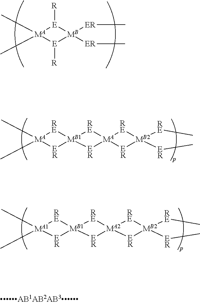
[MB]1([ER]C)([ER]C)[E]([R])[MA](C)(C)[E]1[R].[R E]1[MA]2([ER][MB1]13[ER][MA](C)(C)[RE]3)[R E][MB2]([R E]C)([ER]C)[ER]2.[R E]1[MA2]2([ER][MB1]13[ER][MA1](C)(C)[RE]3)[R E][MB2]([R E]C)([ER]C)[ER]2
